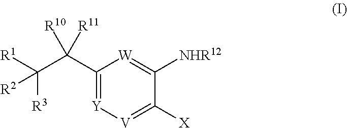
C1(C(C([R3])([R1])[R2])([R11])[R10])=[Y][V]=C([X])C([NHR12])=[W]1
